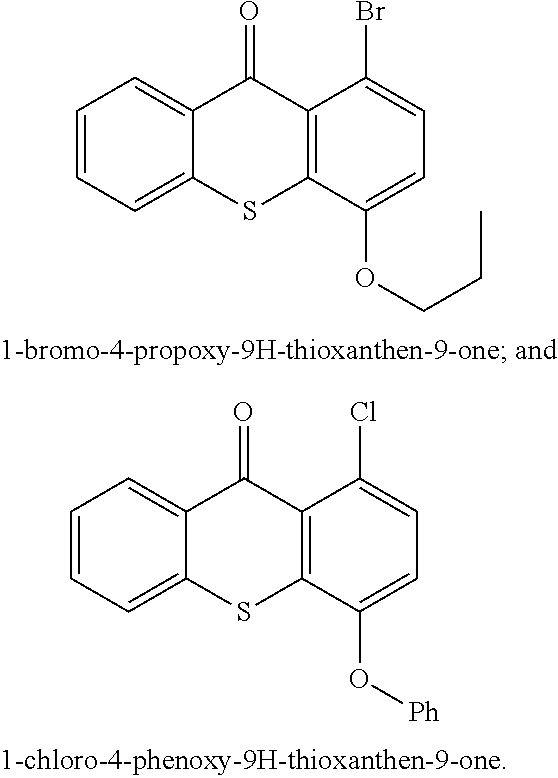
C1=CC=C2C(=C1)C(=O)C1=C(S2)C(OCCC)=CC=C1Br.C1=CC=C2C(=C1)C(=O)C1=C(S2)C(O[Ph])=CC=C1Cl
